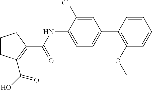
C1CC(C(=O)O)=C(C(=O)NC2=CC=C(C3=C(OC)C=CC=C3)C=C2Cl)C1
